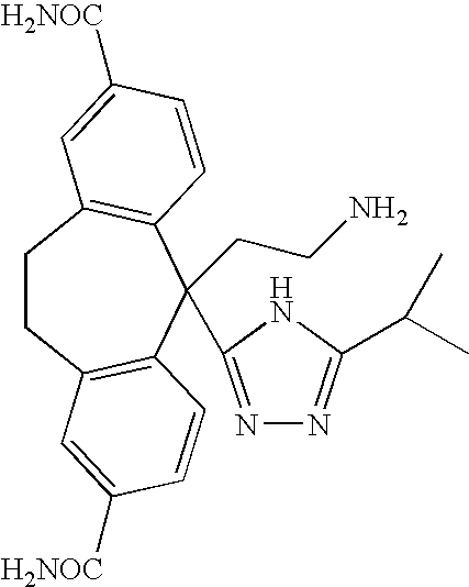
C1CC2=C(C=CC([H2NOC])=C2)C(CCN)(C2=NN=C(C(C)C)N2)C2=C1C=C([H2NOC])C=C2
